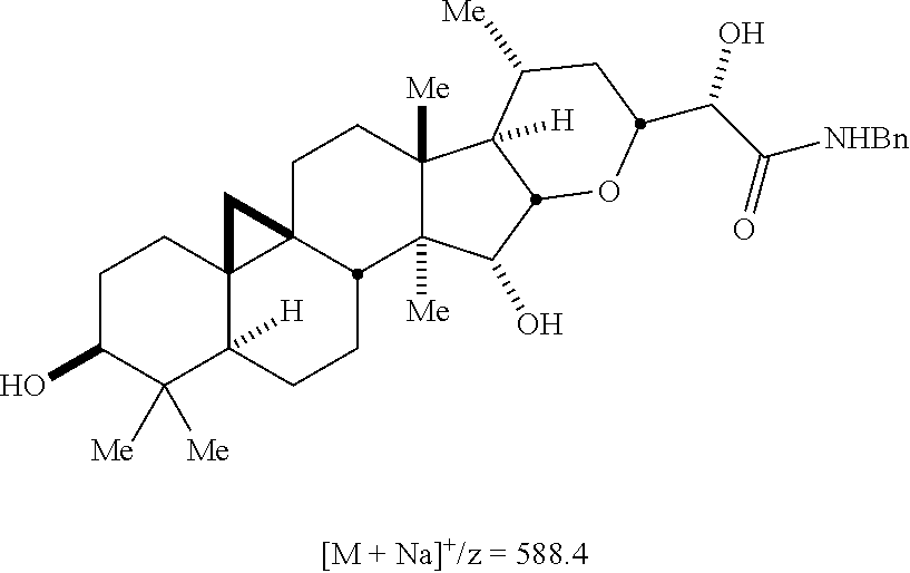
C1C(O)C([Me])([Me])C2([H])C3(C1)C1(CCC4([Me])C([Me])(C(O)C5C4([H])C([Me])CC(C(C(=O)[NHBn])O)O5)C1CC2)C3
